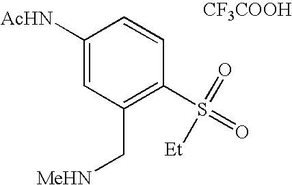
C1([AcHN])=CC(C[MeHN])=C(S(=O)(=O)[Et])C=C1.[CF3COOH]
